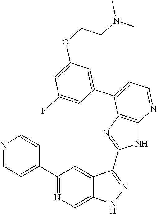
C1(C2=NC=C3C(=C2)C(C2=NC4=C(N2)N=CC=C4C2=CC(OCCN(C)C)=CC(F)=C2)=NN3)=CC=NC=C1
